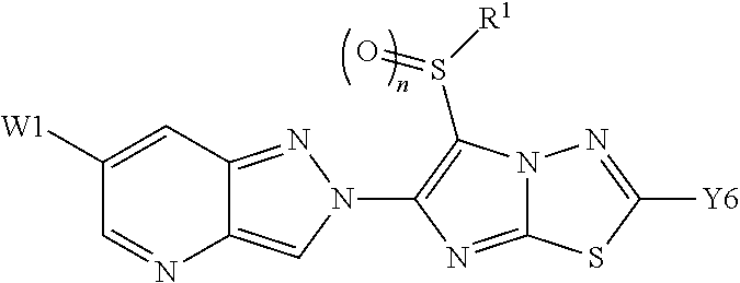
C12=CN(C3=C(S([R1])=O)N4C(=N3)SC([Y6])=N4)N=C1C=C([W1])C=N2
